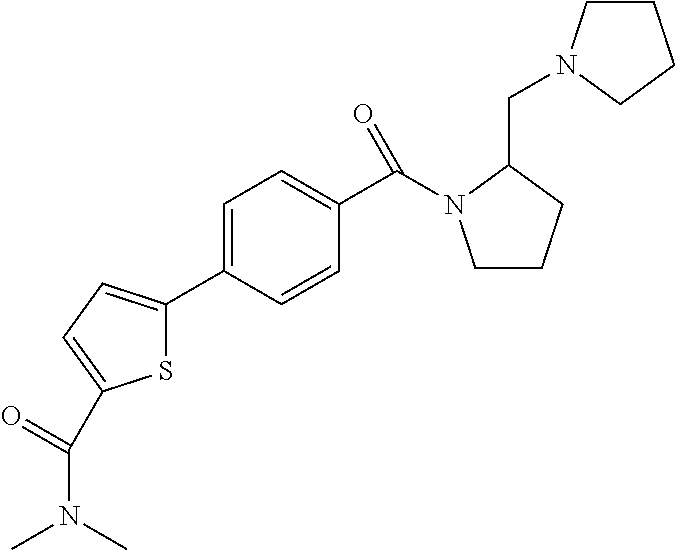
S1C(C2=CC=C(C(N3CCCC3CN3CCCC3)=O)C=C2)=CC=C1C(=O)N(C)C
